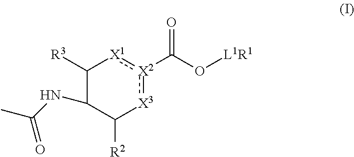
C1([R3])C(NC(C)=O)C([R2])[X3]:[X2](C(O[L1R1])=O):[X1]1
